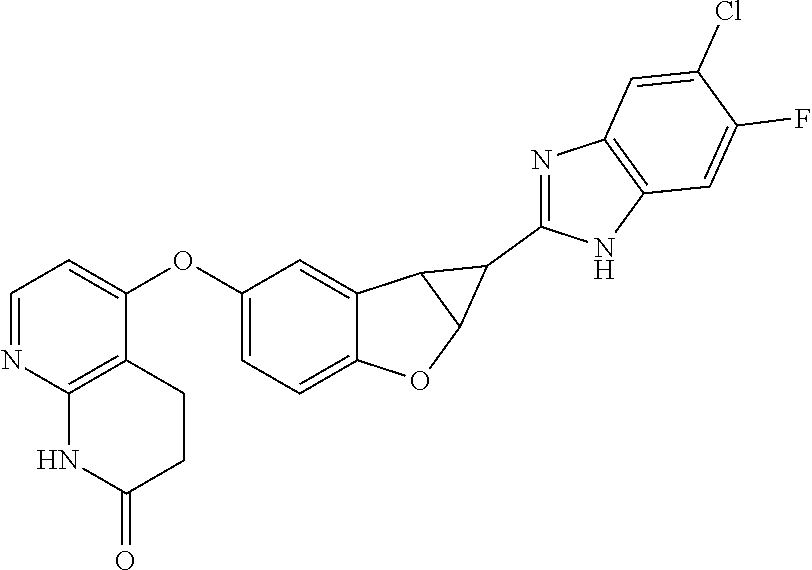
C1(OC2=CC=NC3=C2CCC(=O)N3)=CC=C2C(=C1)C1C(O2)C1C1=NC2=C(N1)C=C(F)C(Cl)=C2
